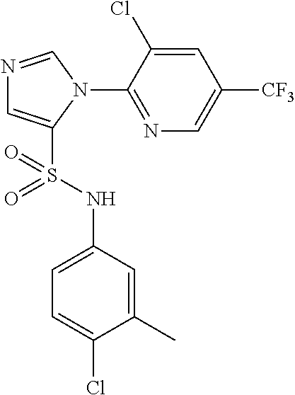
N1=CN(C2=NC=C([CF3])C=C2Cl)C(S(NC2=CC=C(Cl)C(C)=C2)(=O)=O)=C1
